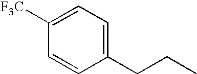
C1(CCC)=CC=C([F3C])C=C1
